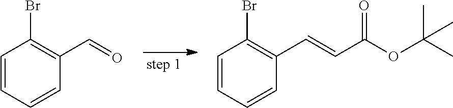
C1=CC=CC(C=O)=C1Br.C1=CC=CC(C=CC(OC(C)(C)C)=O)=C1Br
